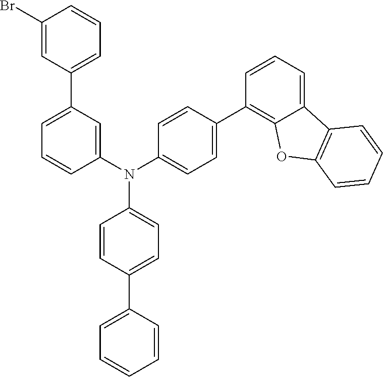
C1=CC(C2=C3C(=CC=C2)C2=C(O3)C=CC=C2)=CC=C1N(C1=CC=C(C2=CC=CC=C2)C=C1)C1=CC(C2=CC=CC(Br)=C2)=CC=C1
